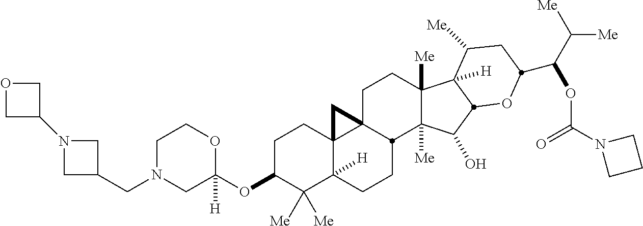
C1N(CC2CN(C3COC3)C2)CC(OC2C([Me])([Me])C3([H])C4(CC2)C2(CCC5([Me])C([Me])(C(O)C6C5([H])C([Me])CC(C(C([Me])[Me])OC(N5CCC5)=O)O6)C2CC3)C4)([H])OC1
